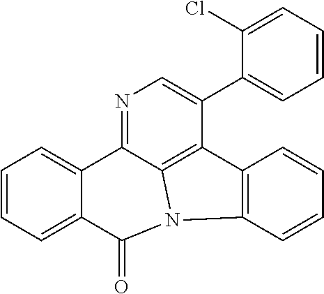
C1=CC=C2C(=C1)C1=NC=C(C3=CC=CC=C3Cl)C3=C1N(C2=O)C1=C3C=CC=C1
